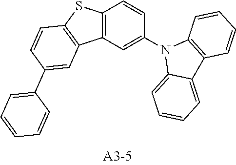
C12=C(C=C(N3C4=CC=CC=C4C4=C3C=CC=C4)C=C1)C1=C(S2)C=CC(C2=CC=CC=C2)=C1
